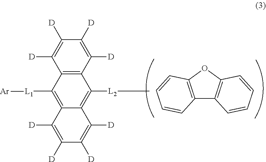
C12=C([L2]C)C3=C(C([L1][Ar])=C1C([D])=C([D])C([D])=C2[D])C([D])=C([D])C([D])=C3[D].C12=C(OC3=C1C=CC=C3)C=CC=C2
